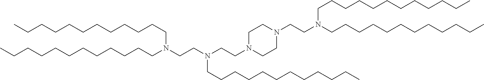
C(CCC)CCCCCCCCN(CCN(CCCCCCCCCCCC)CCCCCCCCCCCC)CCN1CCN(CCN(CCCCCCCCCCCC)CCCCCCCCCCCC)CC1
